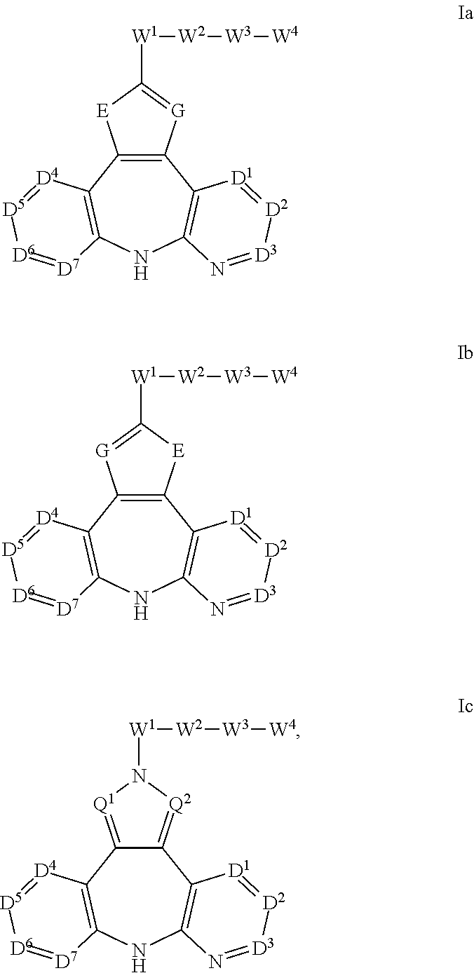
C12=C(C3=C(NC4=C1[D1]=[D2][D3]=N4)[D7]=[D6][D5]=[D4]3)[E]C([W1][W2][W3][W4])=[G]2.C12=C(C3=C(NC4=C1[D1]=[D2][D3]=N4)[D7]=[D6][D5]=[D4]3)[G]=C([W1][W2][W3][W4])[E]2.C12=[Q2]N([W1][W2][W3][W4])[Q1]=C1C1=C(NC3=C2[D1]=[D2][D3]=N3)[D7]=[D6][D5]=[D4]1
